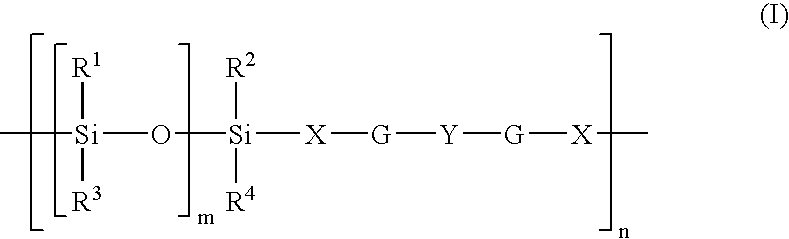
[Si](O[Si]([X][G][Y][G][X]C)([R2])[R4])([R1])([R3])C
